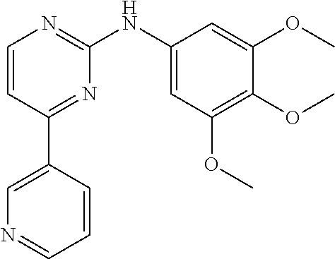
C1=CC(C2=CN=CC=C2)=NC(NC2=CC(OC)=C(OC)C(OC)=C2)=N1
